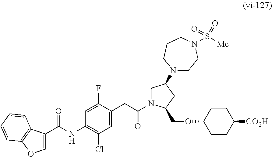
C(NC1=C(Cl)C=C(CC(N2CC(N3CCN(S([Me])(=O)=O)CCC3)CC2COC2CCC([CO2H])CC2)=O)C(F)=C1)(=O)C1=COC2=C1C=CC=C2
